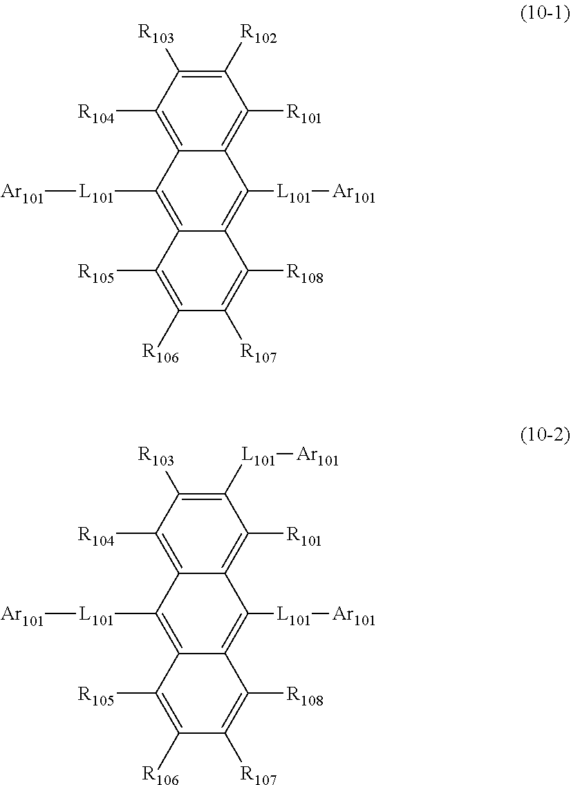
C1([R104])=C2C(=C([R101])C([R102])=C1[R103])C([L101][Ar101])=C1C(=C2[L101][Ar101])C([R105])=C([R106])C([R107])=C1[R108].C1([R104])=C2C(=C([R101])C([L101][Ar101])=C1[R103])C([L101][Ar101])=C1C(=C2[L101][Ar101])C([R105])=C([R106])C([R107])=C1[R108]
